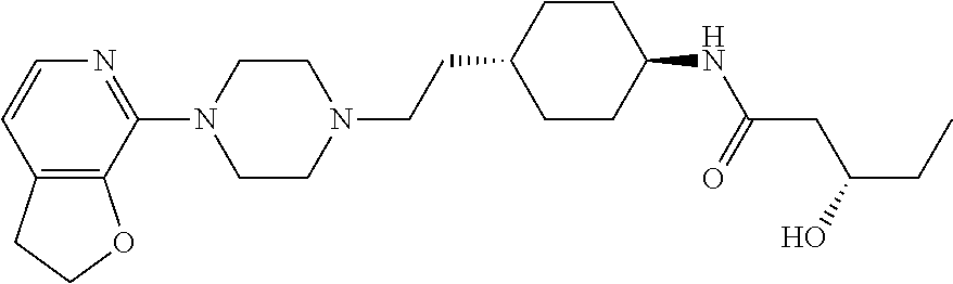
C12=C(C(N3CCN(CCC4CCC(NC(CC(CC)O)=O)CC4)CC3)=NC=C1)OCC2
